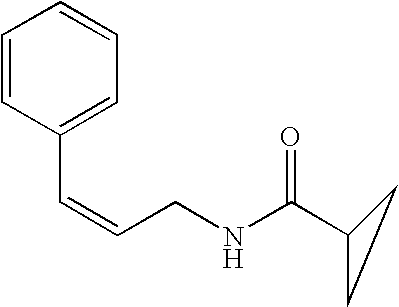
C(=CCNC(C1CC1)=O)C1=CC=CC=C1
